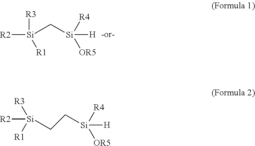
[R2][Si]([R3])([R1])C[Si]([R4])([H])[OR5].[R3][Si]([R2])([R1])CC[Si]([R4])([H])[OR5]
